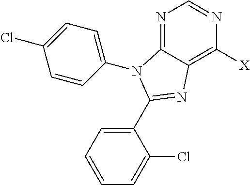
C1(C2=NC3=C([X])N=CN=C3N2C2=CC=C(Cl)C=C2)=CC=CC=C1Cl
